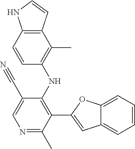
C1=CC2=C(C(C)=C1NC1=C(C3=CC4=CC=CC=C4O3)C(C)=NC=C1C#N)C=CN2
